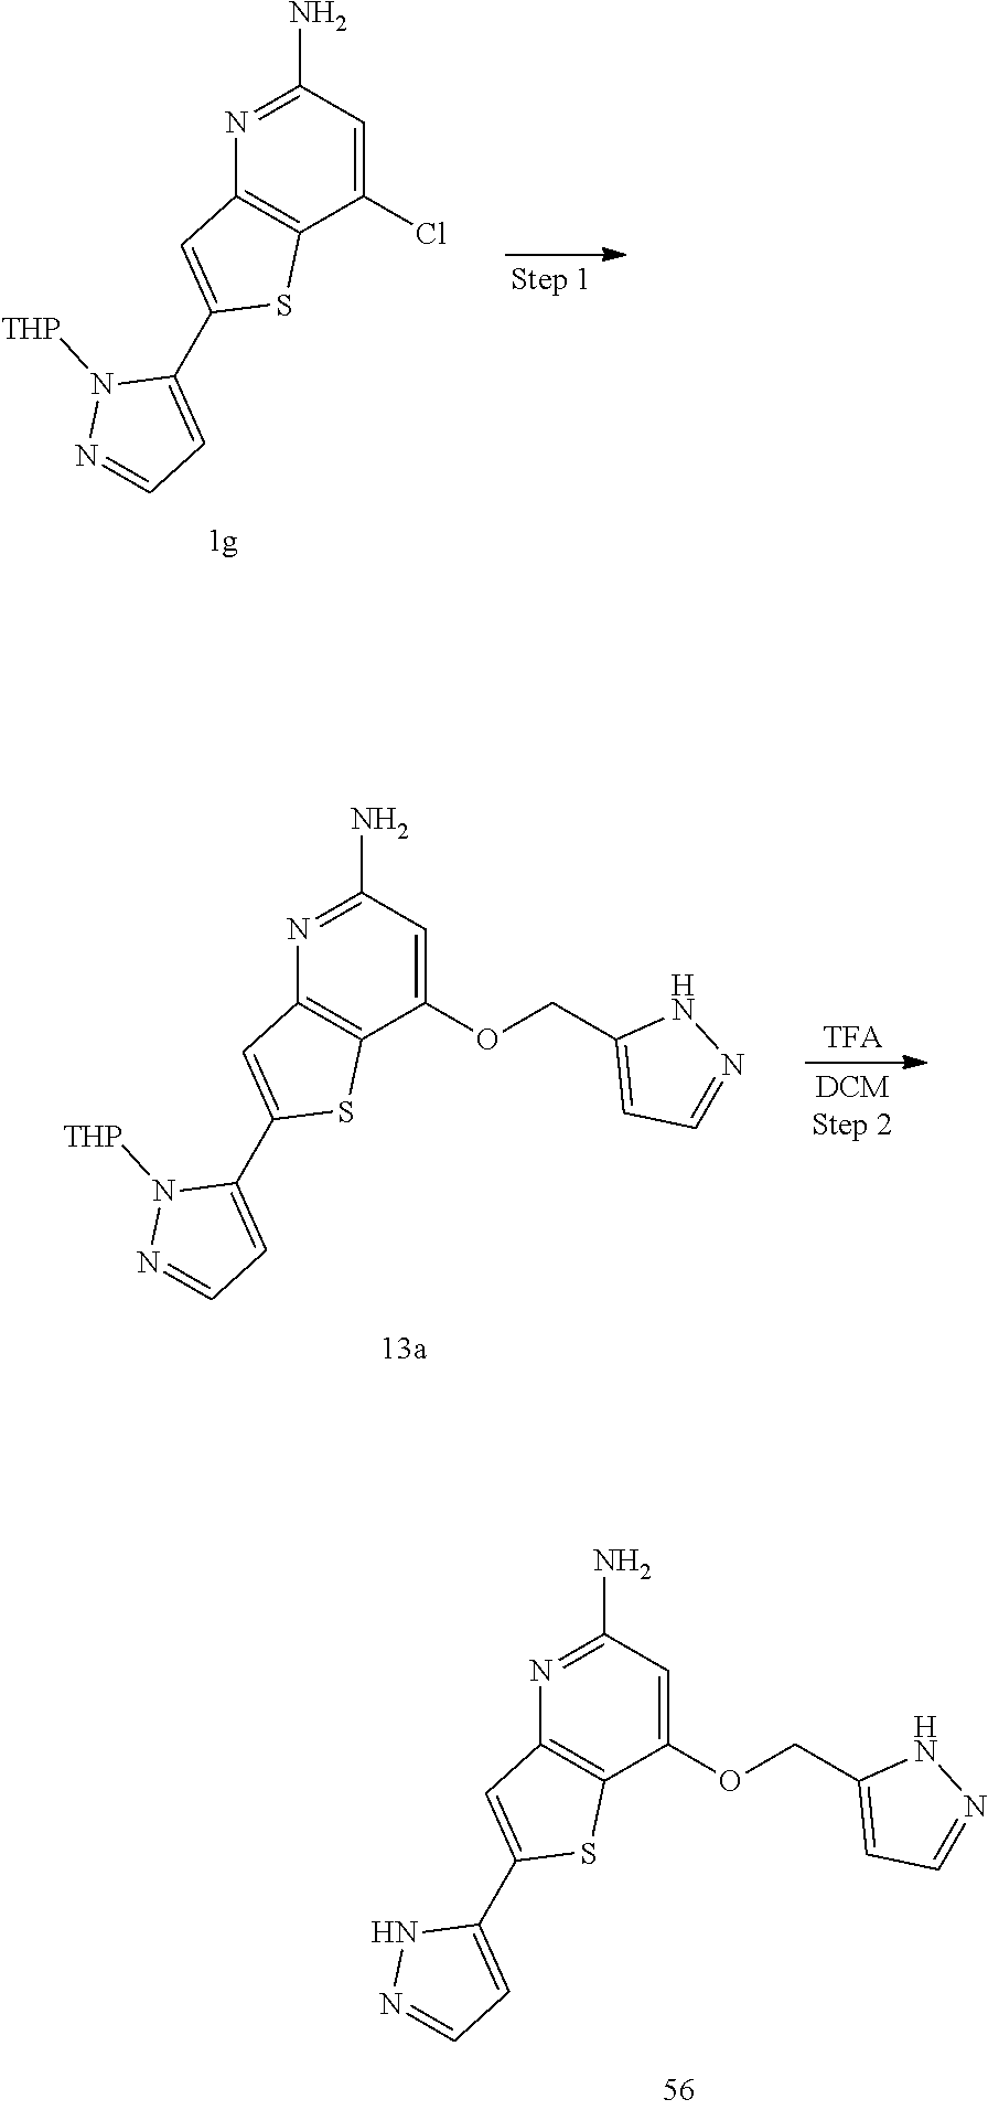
C1=C(OCC2=CC=NN2)C2=C(N=C1N)C=C(C1=CC=NN1)S2.C1(N)=NC2=C(C(Cl)=C1)SC(C1=CC=NN1[THP])=C2.N1([THP])C(C2=CC3=C(C(OCC4=CC=NN4)=CC(N)=N3)S2)=CC=N1
